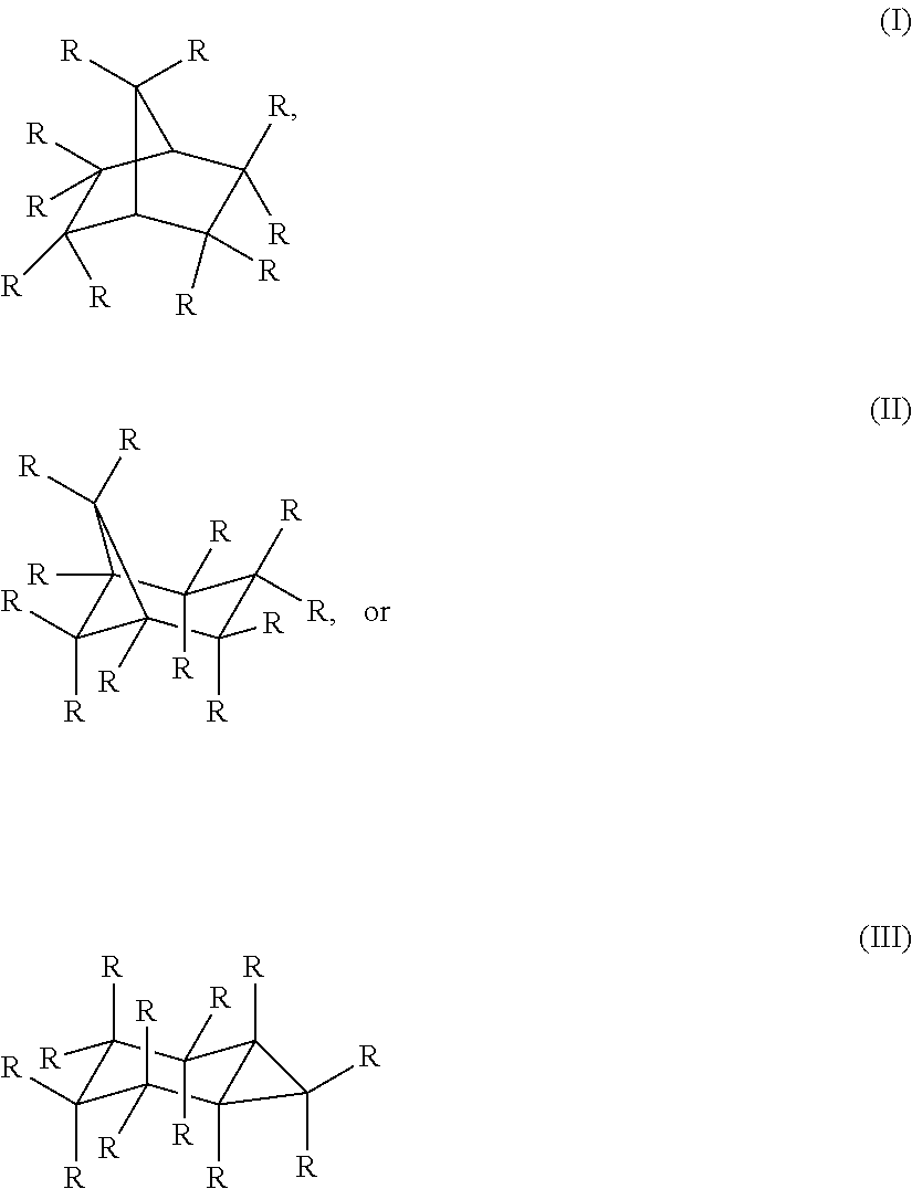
C12([R])C([R])([R])C([R])(C([R])([R])C([R])([R])C1([R])[R])C2([R])[R].C1([R])([R])C2C([R])([R])C([R])([R])C(C1([R])[R])C2([R])[R].C1([R])([R])C([R])([R])C([R])([R])C2([R])C([R])(C1([R])[R])C2([R])[R]
